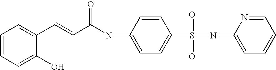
C1=CC=C(O)C(C=CC(NC2=CC=C(S(NC3=CC=CC=N3)(=O)=O)C=C2)=O)=C1
